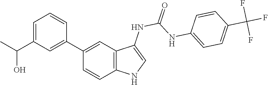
O=C(NC1=CNC2=C1C=C(C1=CC(C(O)C)=CC=C1)C=C2)NC1=CC=C(C(F)(F)F)C=C1
